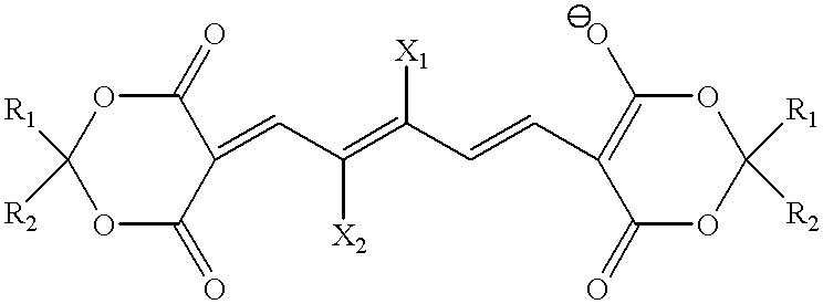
O1C(=O)C(=CC(=C(C=CC2=C(O)OC([R1])([R2])OC2=O)[X1])[X2])C(=O)OC1([R1])[R2]
